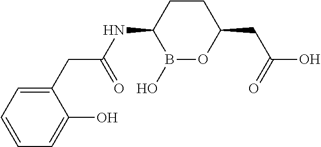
B1(O)OC(CC(O)=O)CCC1NC(CC1=CC=CC=C1O)=O
